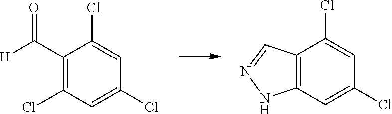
C12=C(C=C(Cl)C=C1Cl)NN=C2.C1(C([H])=O)=C(Cl)C=C(Cl)C=C1Cl
